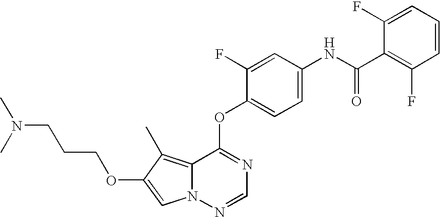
O(C1=NC=NN2C1=C(C)C(OCCCN(C)C)=C2)C1=CC=C(NC(C2=C(F)C=CC=C2F)=O)C=C1F
